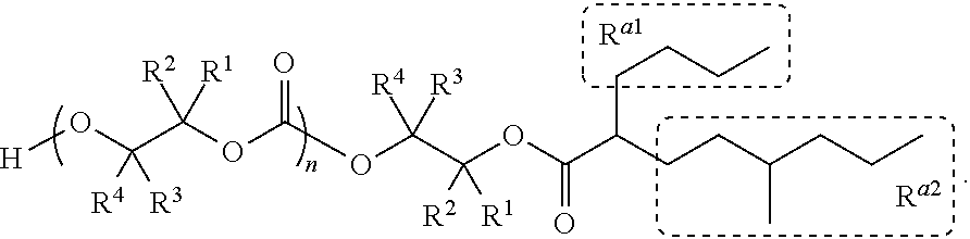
C(C(OC(OC(C(OC(C(CCCC)CCC(C)CCC)=O)([R2])[R1])([R4])[R3])=O)([R2])[R1])(O[H])([R4])[R3]
